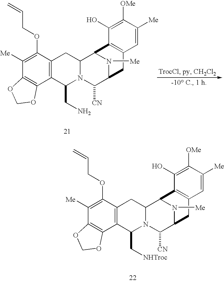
C12=C(C(OCC=C)=C([Me])C3=C1OCO3)CC1N(C2C[NHTroc])C([CN])C2N([Me])C1C1=C(C2)C=C([Me])C([OMe])=C1O.C12=C(C(OCC=C)=C([Me])C3=C1OCO3)CC1N(C2CN)C([CN])C2N([Me])C1C1=C(C2)C=C([Me])C([OMe])=C1O
